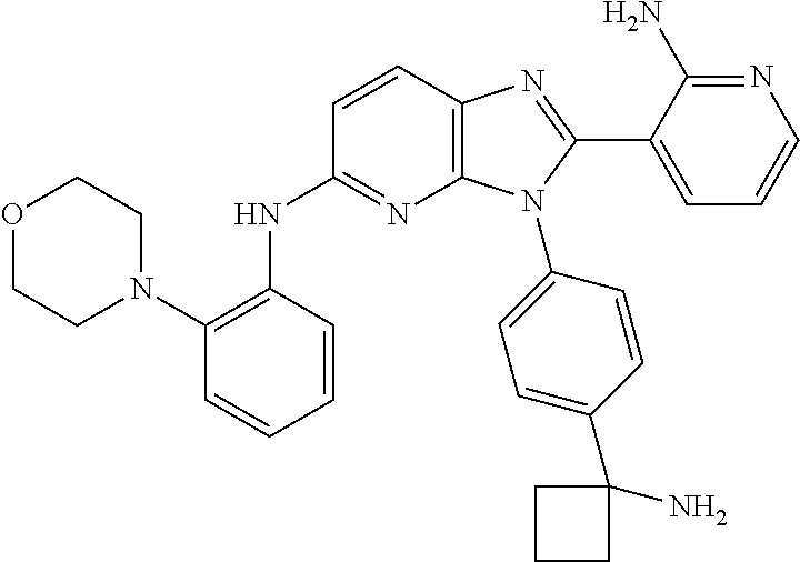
C12=C(C=CC(NC3=C(N4CCOCC4)C=CC=C3)=N1)N=C(C1=CC=CN=C1N)N2C1=CC=C(C2(N)CCC2)C=C1
